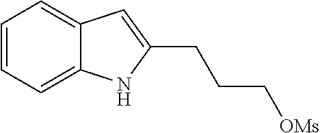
C1=CC=C2C(=C1)C=C(CCC[OMs])N2
